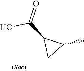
OC(C1C(C)C1)=O
